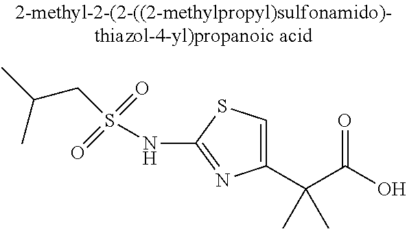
C1(C(C(O)=O)(C)C)=CSC(NS(=O)(=O)CC(C)C)=N1
